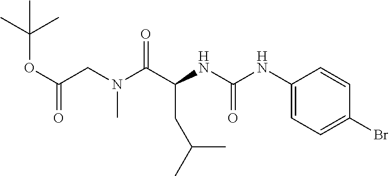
N(C(C(NC(NC1=CC=C(Br)C=C1)=O)CC(C)C)=O)(CC(=O)OC(C)(C)C)C
